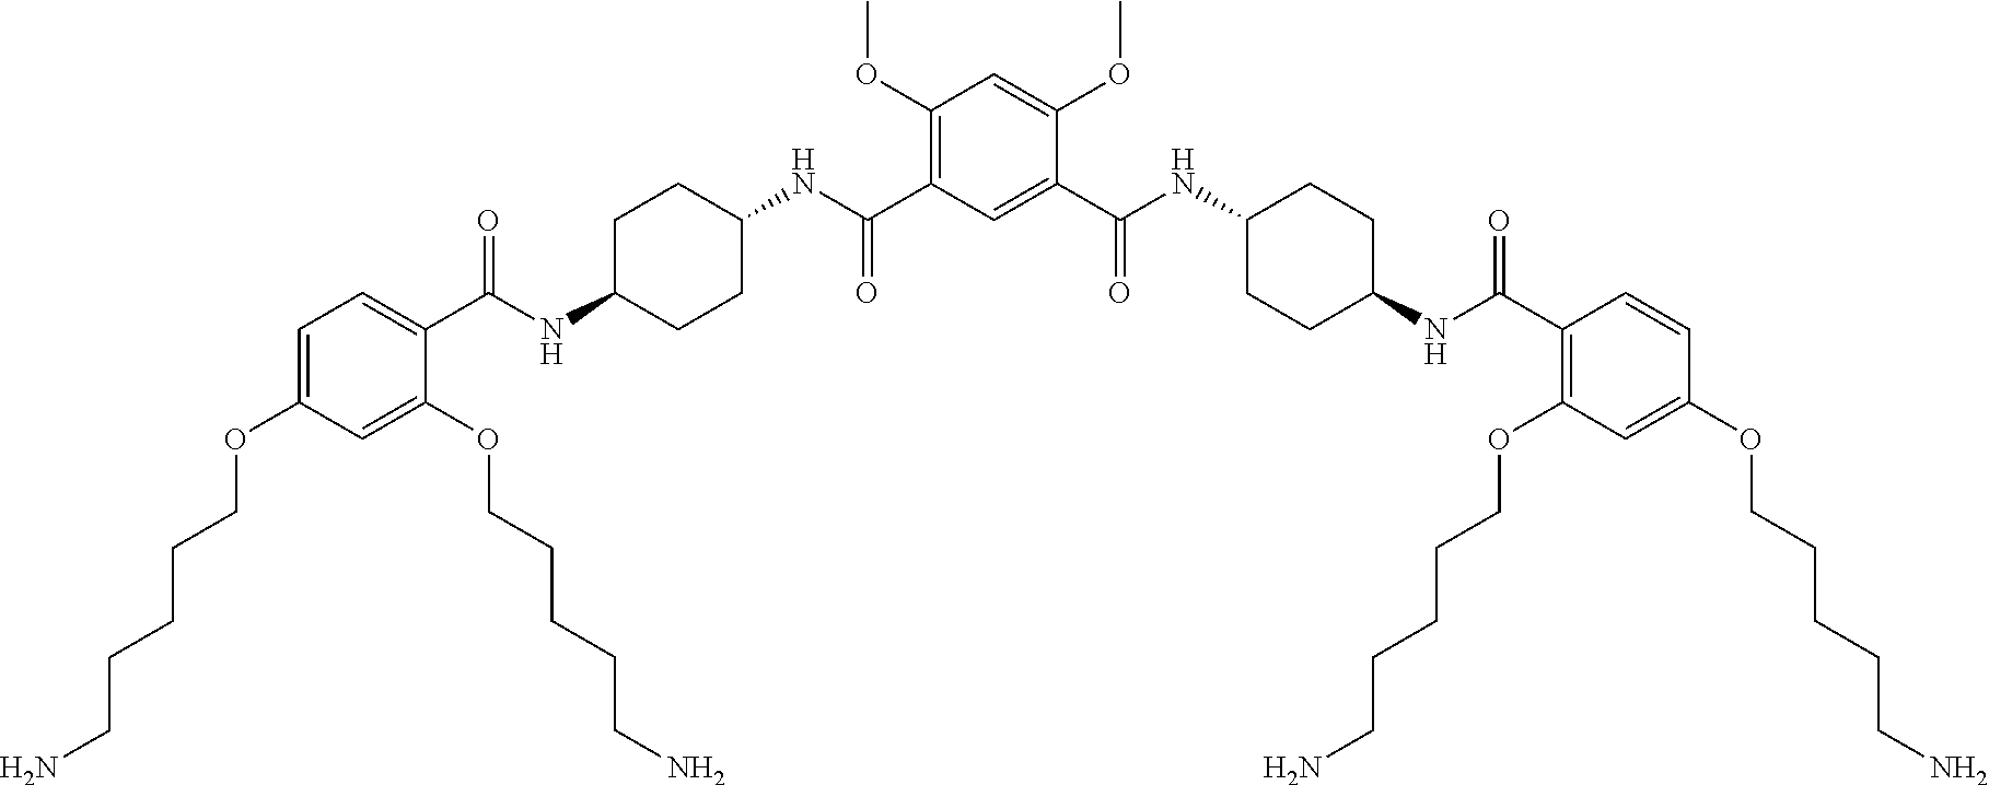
C1(C(NC2CCC(NC(C3=C(OCCCCCN)C=C(OCCCCCN)C=C3)=O)CC2)=O)=CC(C(NC2CCC(NC(C3=CC=C(OCCCCCN)C=C3OCCCCCN)=O)CC2)=O)=C(OC)C=C1OC
